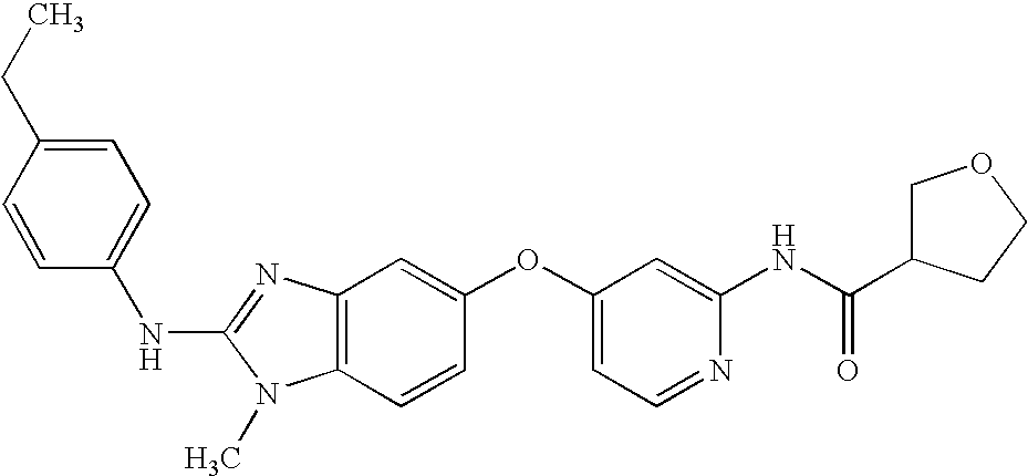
N(C1=NC2=C(N1C)C=CC(OC1=CC=NC(NC(C3COCC3)=O)=C1)=C2)C1=CC=C(CC)C=C1
